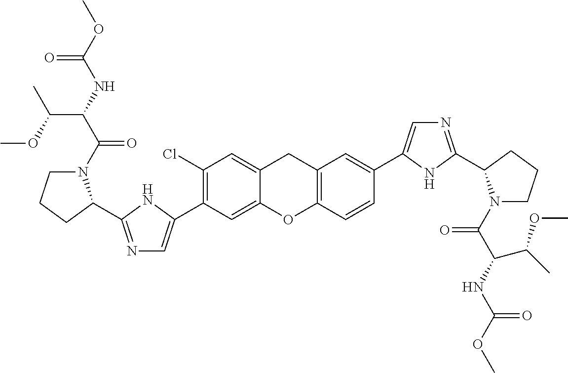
C1(C2=CN=C(C3N(C(=O)C(C(OC)C)NC(=O)OC)CCC3)N2)=C(Cl)C=C2CC3=C(C=CC(C4=CN=C(C5N(C(=O)C(NC(=O)OC)C(C)OC)CCC5)N4)=C3)OC2=C1
